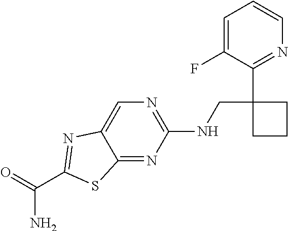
C1=C(F)C(C2(CNC3=NC=C4C(=N3)SC(C(=O)N)=N4)CCC2)=NC=C1
